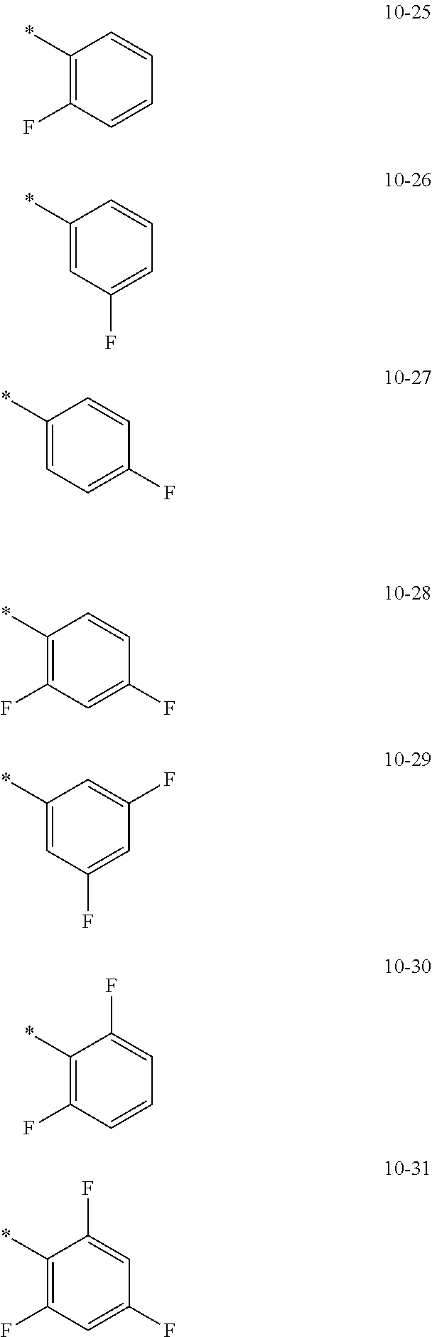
C1=CC(*)=C(F)C=C1.C1=CC(*)=CC(F)=C1.C1=CC(*)=CC=C1F.C1=CC(*)=C(F)C=C1F.C1(F)=CC(*)=CC(F)=C1.C1=C(F)C(*)=C(F)C=C1.C1=C(F)C(*)=C(F)C=C1F
